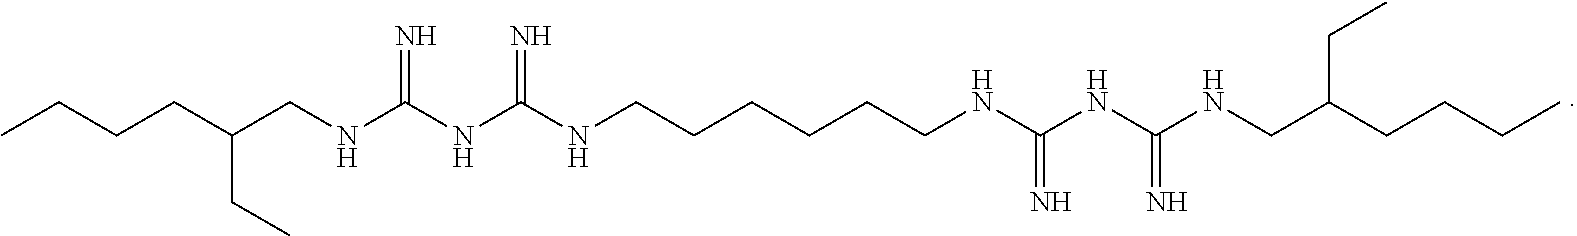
CCCCC(CNC(NC(NCCCCCCNC(NC(NCC(CCCC)CC)=N)=N)=N)=N)CC
